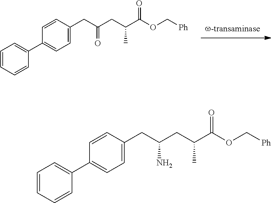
C1=CC=CC(C2=CC=C(CC(CC(C(=O)OC[Ph])C)=O)C=C2)=C1.C1=CC=CC(C2=CC=C(CC(CC(C(OC[Ph])=O)C)N)C=C2)=C1
